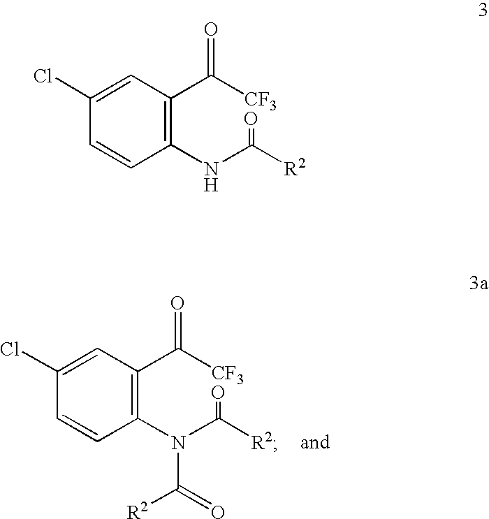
C1(N(C([R2])=O)C(=O)[R2])=C(C([CF3])=O)C=C(Cl)C=C1.C1(NC([R2])=O)=C(C([CF3])=O)C=C(Cl)C=C1
